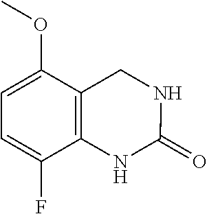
C1=C(F)C2=C(C(OC)=C1)CNC(=O)N2
